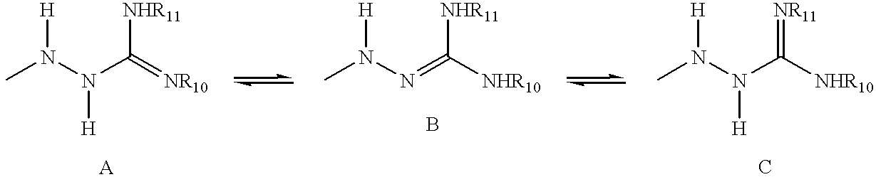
CN(N(C(=[NR10])[NHR11])[H])[H].CN(N=C([NHR10])[NHR11])[H].CN(N(C([NHR10])=[NR11])[H])[H]
